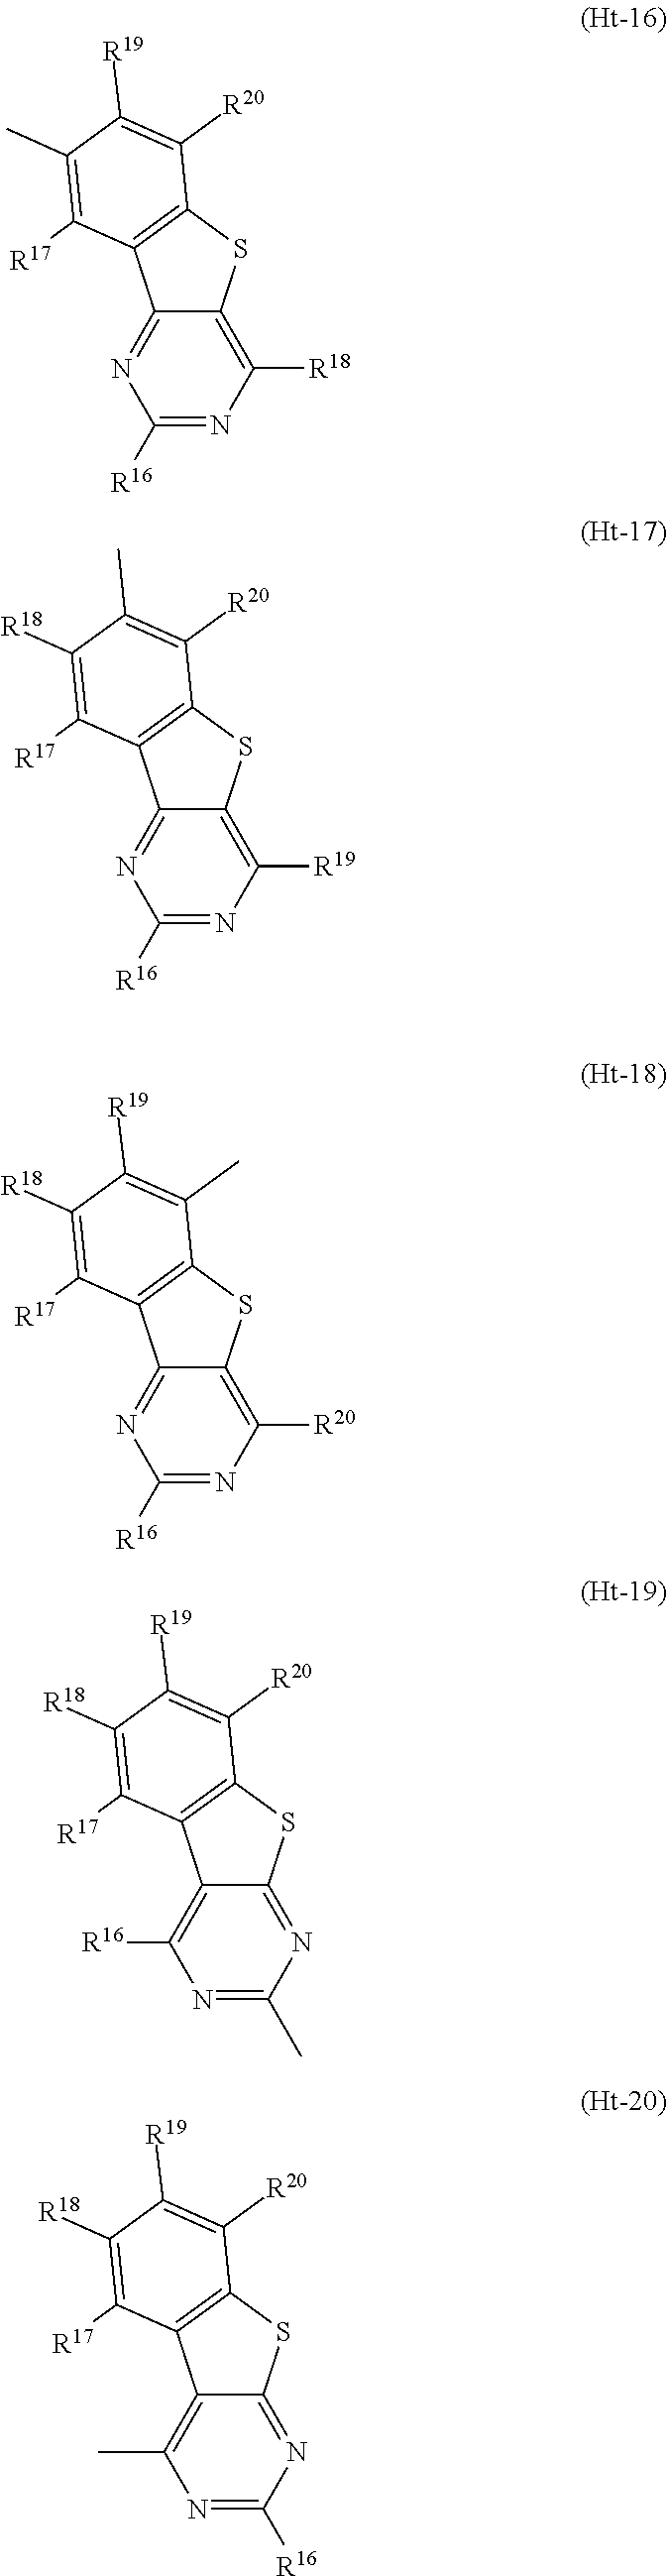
C1([R16])=NC([R18])=C2C(=N1)C1=C(S2)C([R20])=C([R19])C(C)=C1[R17].C1([R16])=NC([R19])=C2C(=N1)C1=C(S2)C([R20])=C(C)C([R18])=C1[R17].C1([R16])=NC([R20])=C2C(=N1)C1=C(S2)C(C)=C([R19])C([R18])=C1[R17].N1=C(C)N=C2C(=C1[R16])C1=C(S2)C([R20])=C([R19])C([R18])=C1[R17].N1=C([R16])N=C2C(=C1C)C1=C(S2)C([R20])=C([R19])C([R18])=C1[R17]
